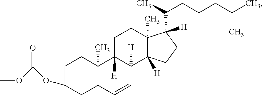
COC(OC1CCC2(C)C(C1)C=CC1([H])C2([H])CCC2(C)C1([H])CCC2(C(C)CCCC(C)C)[H])=O
